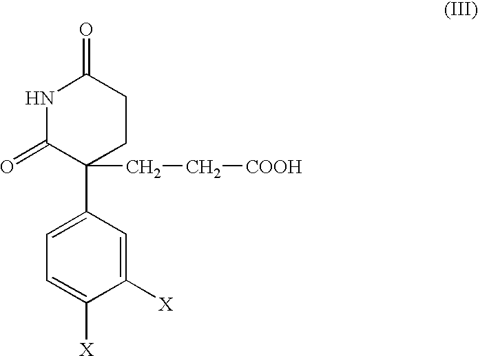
N1C(=O)C(C2=CC=C([X])C([X])=C2)(CC[COOH])CCC1=O
